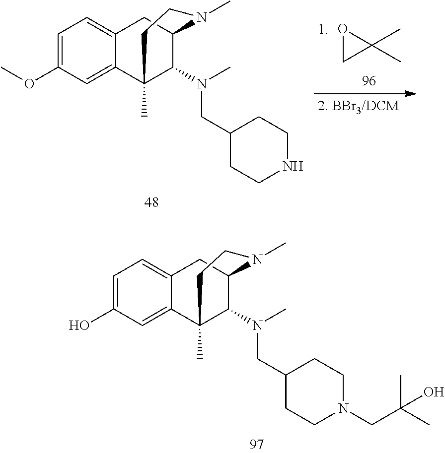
O1CC1(C)C.C1(CN(C2C3(C)C4=CC(OC)=CC=C4CC2N(C)CC3)C)CCNCC1.C1(CN(C2C3(C)C4=CC(O)=CC=C4CC2N(C)CC3)C)CCN(CC(C)(C)O)CC1
